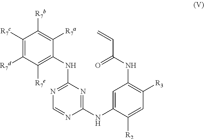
N(C1=NC=NC(NC2=CC(NC(=O)C=C)=C([R3])C=C2[R2])=N1)C1=C([R7e])C([R7d])=C([R7c])C([R7b])=C1[R7a]
